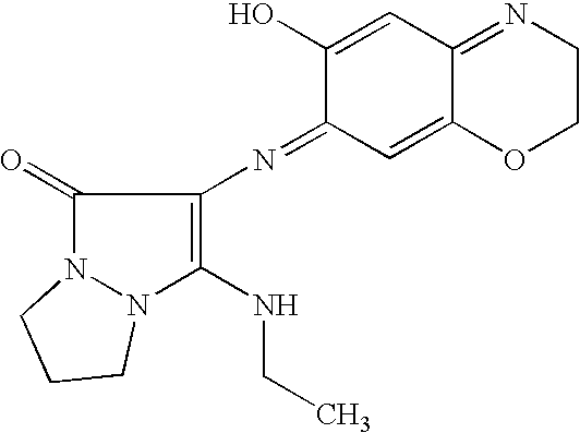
C1(=O)N2N(C(NCC)=C1N=C1C=C3C(=NCCO3)C=C1O)CCC2
